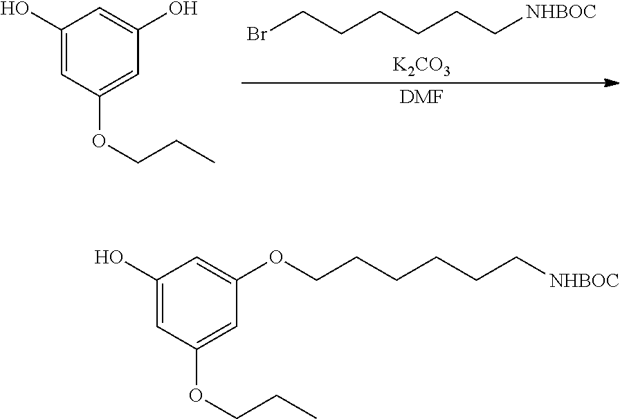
C1(O)=CC(OCCC)=CC(OCCCCCC[NHBOC])=C1.[K2CO3].BrCCCCCC[NHBOC].[DMF].C1(O)=CC(OCCC)=CC(O)=C1
